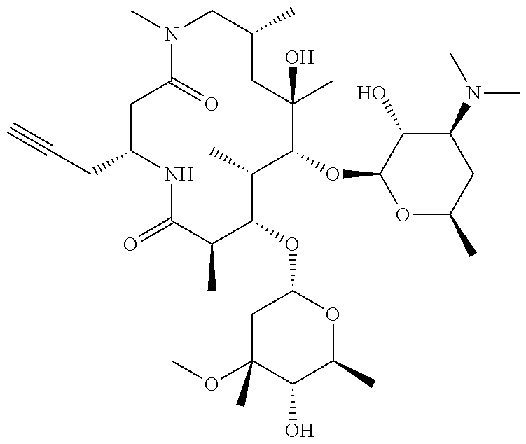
C#CCC1NC(=O)C(C)C(OC2CC(OC)(C)C(O)C(C)O2)C(C)C(OC2OC(C)CC(N(C)C)C2O)C(C)(O)CC(C)CN(C)C(=O)C1
